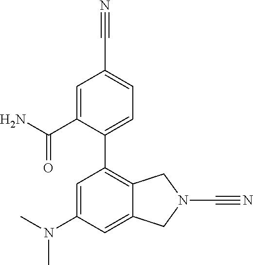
C1=C(N(C)C)C=C2C(=C1C1=CC=C(C#N)C=C1C(N)=O)CN(C#N)C2
